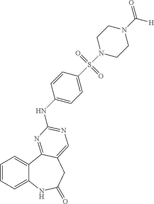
C1=CC=C2C(=C1)C1=NC(NC3=CC=C(S(=O)(=O)N4CCN(C([H])=O)CC4)C=C3)=NC=C1CC(=O)N2
